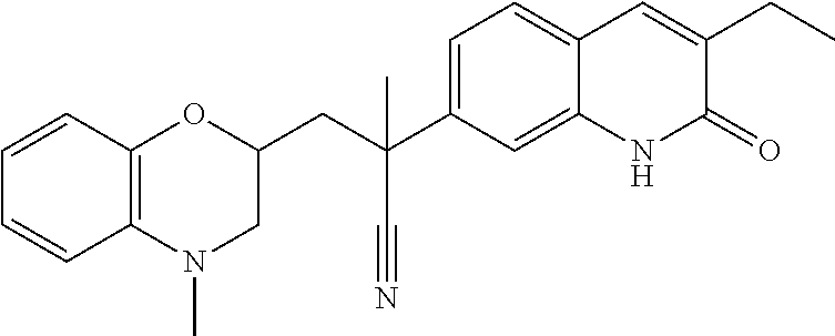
C(C(C#N)(C1=CC=C2C(=C1)NC(=O)C(CC)=C2)C)C1OC2=C(N(C)C1)C=CC=C2
